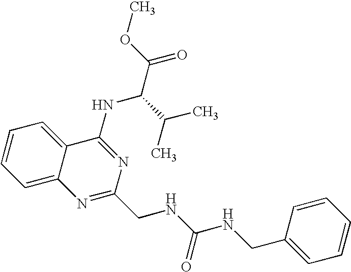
C12=CC=CC=C1C(NC(C(=O)OC)C(C)C)=NC(CNC(=O)NCC1=CC=CC=C1)=N2
